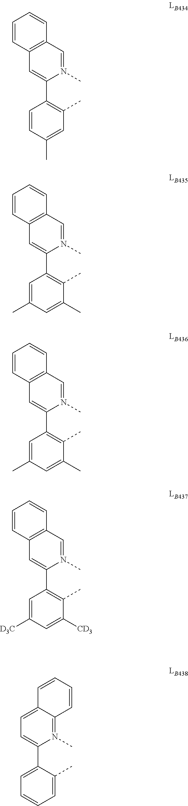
N1(C)=CC2=C(C=C1C1=C(C)C=C(C)C=C1)C=CC=C2.N1(C)=CC2=C(C=C1C1=C(C)C(C)=CC(C)=C1)C=CC=C2.N1(C)=CC2=C(C=C1C1=C(C)C(C)=CC(C)=C1)C=CC=C2.N1(C)=CC2=C(C=C1C1=C(C)C([CD3])=CC([D3C])=C1)C=CC=C2.N1(C)=C2C(=CC=C1C1=CC=CC=C1C)C=CC=C2
